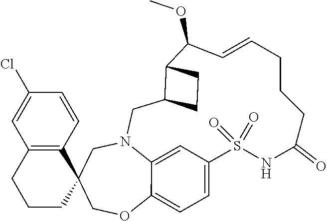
C1CC2(C3=C(C1)C=C(Cl)C=C3)COC1=CC=C3C=C1N(C2)CC1C(C(OC)C=CCCCC(=O)NS3(=O)=O)CC1
